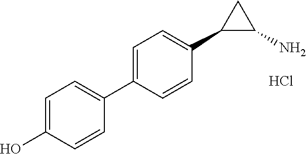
Cl.C1(O)=CC=C(C2=CC=C(C3C(N)C3)C=C2)C=C1
